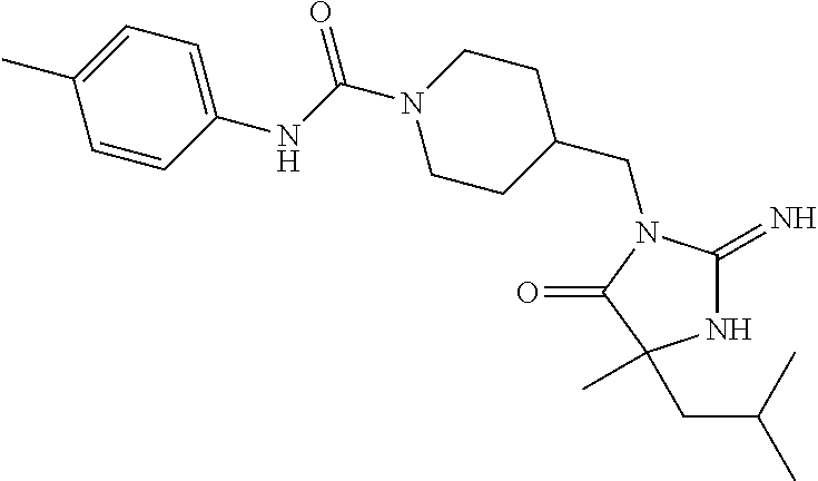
C1C(CN2C(=N)NC(C)(CC(C)C)C2=O)CCN(C(NC2=CC=C(C)C=C2)=O)C1
